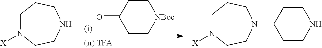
C1CC(=O)CC[NBoc]1.C1N([X])CCNCC1.C1N([X])CCN(C2CCNCC2)CC1
